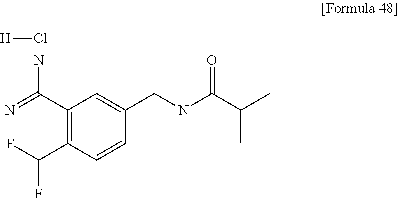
C1(C(=N)N)=C(C(F)F)C=CC(CNC(C(C)C)=O)=C1.[H]Cl
